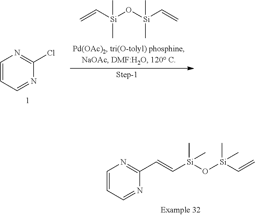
C1=CC=NC(C=C[Si](O[Si](C=C)(C)C)(C)C)=N1.C1=CC=NC(Cl)=N1.C=C[Si](O[Si](C=C)(C)C)(C)C
